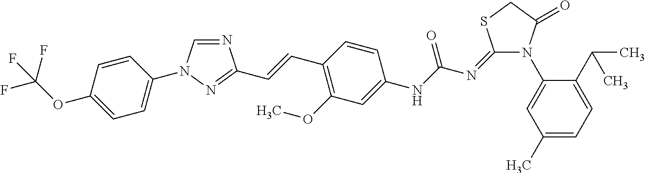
N1=CN(C2=CC=C(OC(F)(F)F)C=C2)N=C1C=CC1=C(OC)C=C(NC(N=C2N(C3=CC(C)=CC=C3C(C)C)C(=O)CS2)=O)C=C1
